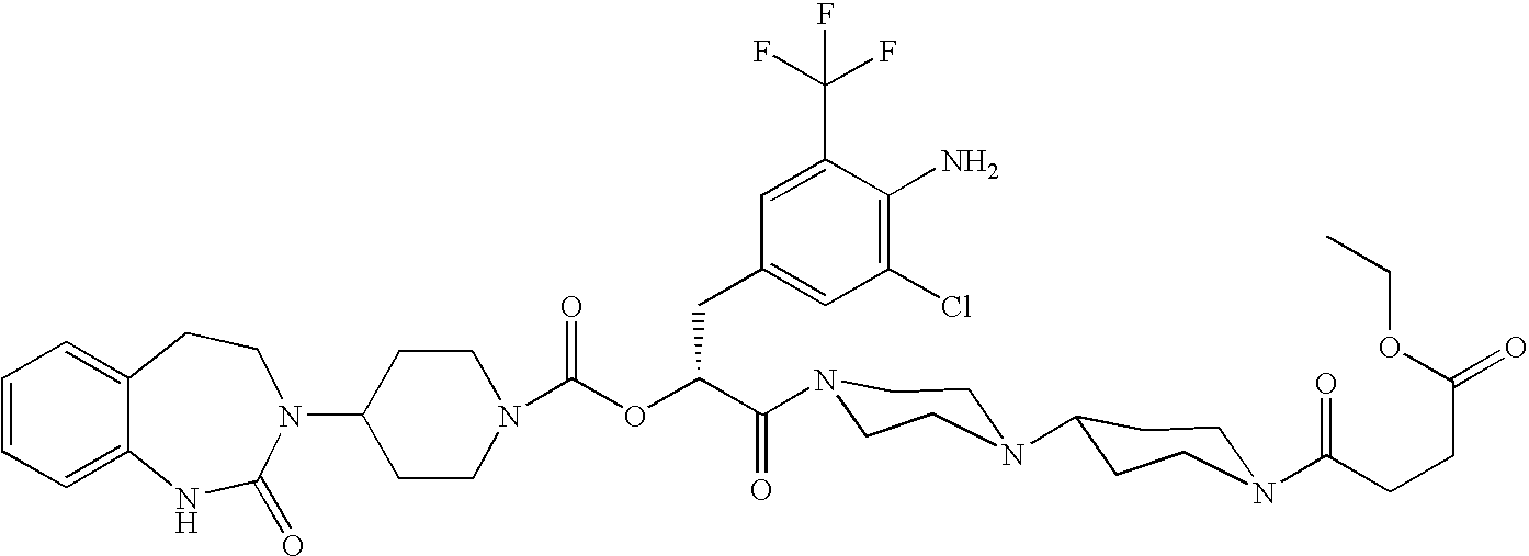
C12=CC=CC=C1NC(=O)N(C1CCN(C(OC(C(=O)N3CCN(C4CCN(C(CCC(=O)OCC)=O)CC4)CC3)CC3=CC(Cl)=C(N)C(C(F)(F)F)=C3)=O)CC1)CC2
